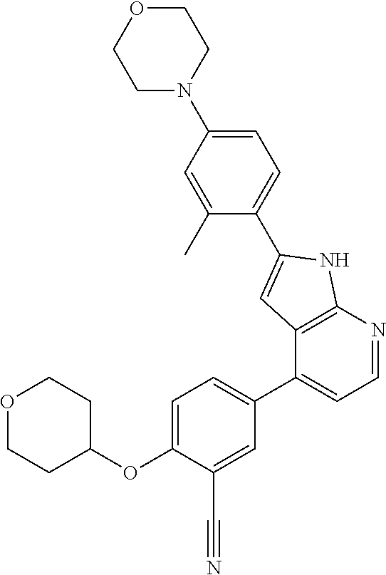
C1(C2=CC3=C(N=CC=C3C3=CC=C(OC4CCOCC4)C(C#N)=C3)N2)=CC=C(N2CCOCC2)C=C1C
